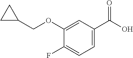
C1(OCC2CC2)=CC(C(O)=O)=CC=C1F
